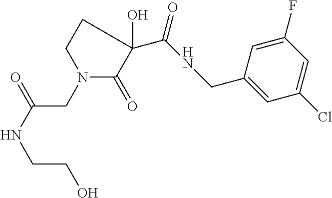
N1(CC(=O)NCCO)C(=O)C(O)(C(=O)NCC2=CC(Cl)=CC(F)=C2)CC1
